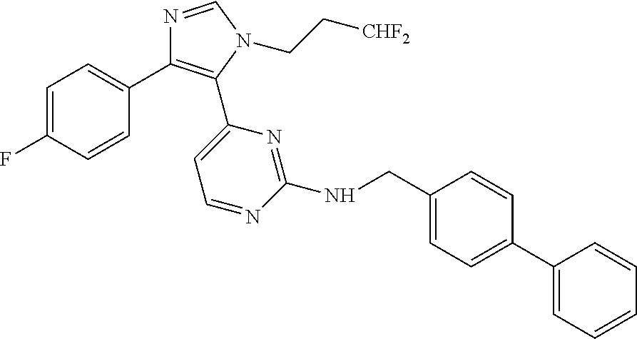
C1=C(F)C=CC(C2=C(C3=CC=NC(NCC4=CC=C(C5=CC=CC=C5)C=C4)=N3)N(CC[CHF2])C=N2)=C1
